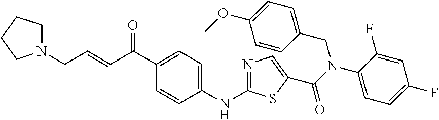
N1(CC=CC(C2=CC=C(NC3=NC=C(C(N(CC4=CC=C(OC)C=C4)C4=CC=C(F)C=C4F)=O)S3)C=C2)=O)CCCC1
